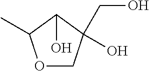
O1CC(CO)(O)C(O)C1C
